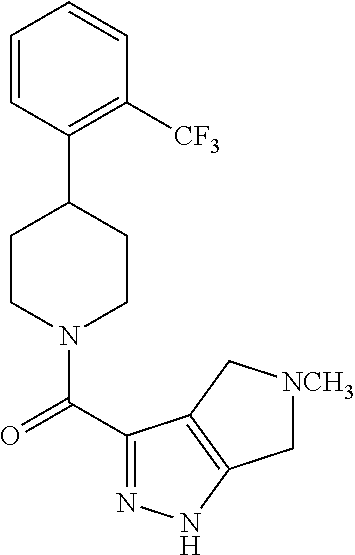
C1(C2CCN(C(C3=NNC4=C3C[NCH3]C4)=O)CC2)=C([CF3])C=CC=C1
